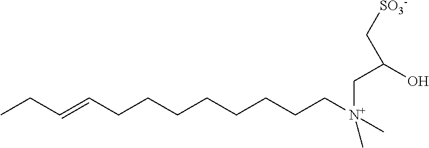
CCC=CCCCCCCCC[N+](CC(O)C[SO3-])(C)C
